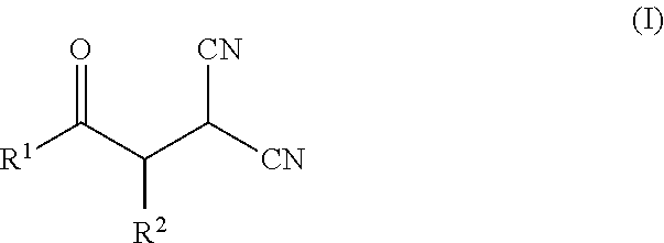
O=C(C([R2])C([CN])[CN])[R1]
